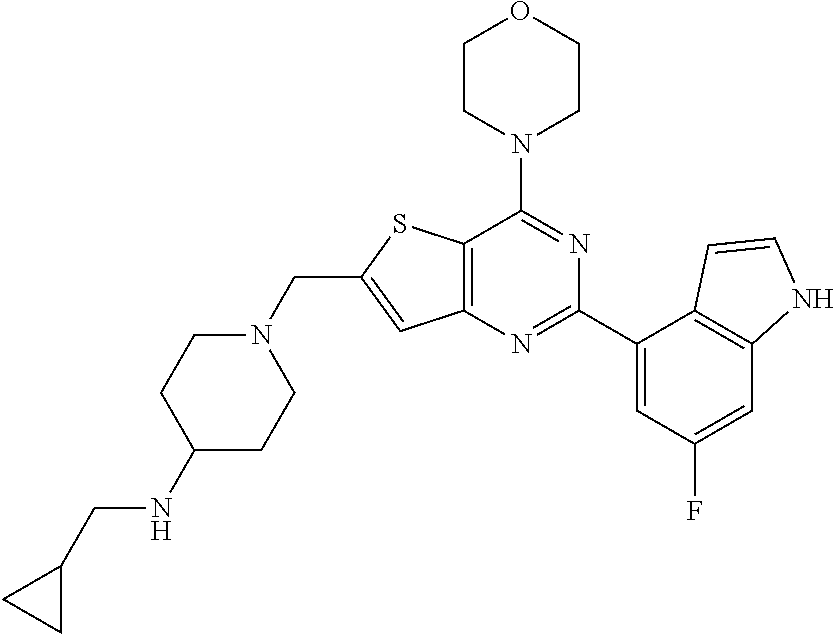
C12=C(N=C(C3=CC(F)=CC4=C3C=CN4)N=C1N1CCOCC1)C=C(CN1CCC(NCC3CC3)CC1)S2
